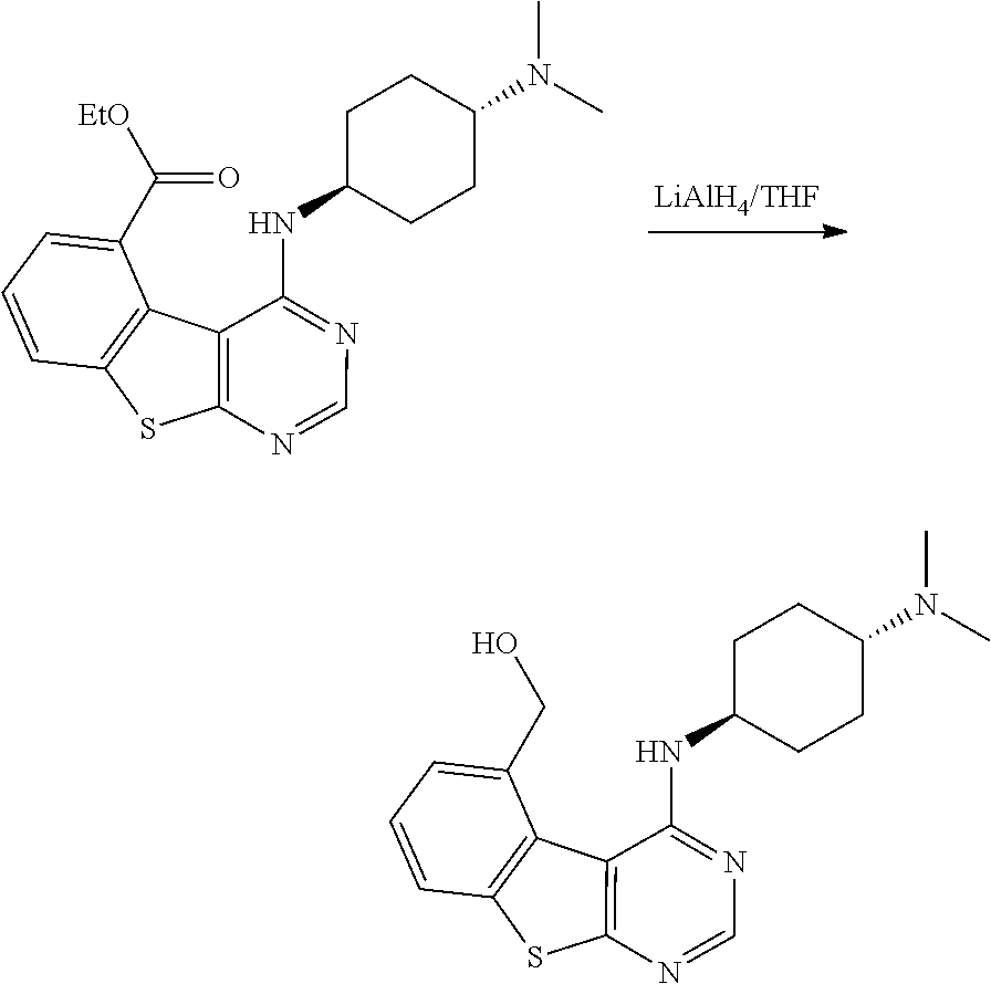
C12=C(N=CN=C1NC1CCC(N(C)C)CC1)SC1=C2C(C([EtO])=O)=CC=C1.C12=C(N=CN=C1NC1CCC(N(C)C)CC1)SC1=C2C(CO)=CC=C1
